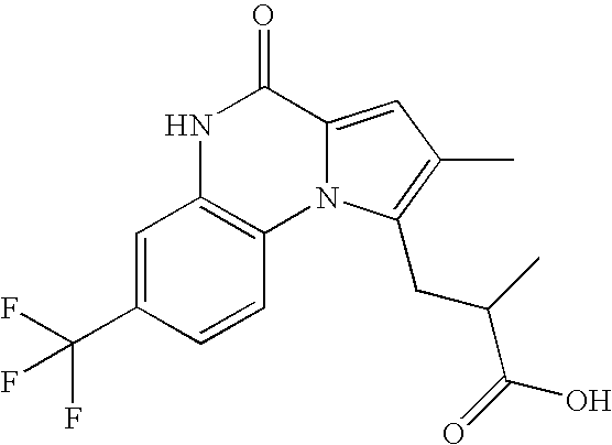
N1C2=C(N3C(=CC(C)=C3CC(C(O)=O)C)C1=O)C=CC(C(F)(F)F)=C2
